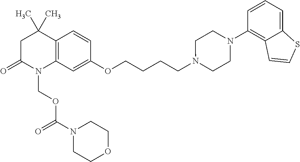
C1C(=O)N(COC(N2CCOCC2)=O)C2=C(C1(C)C)C=CC(OCCCCN1CCN(C3=C4C(=CC=C3)SC=C4)CC1)=C2
